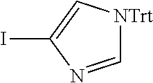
C1(I)=C[NTrt]C=N1
